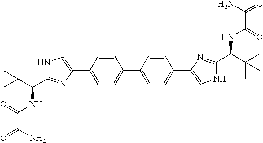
C1(C2=CC=C(C3=CNC(C(C(C)(C)C)NC(C(=O)N)=O)=N3)C=C2)=CC=C(C2=CNC(C(C(C)(C)C)NC(C(=O)N)=O)=N2)C=C1
